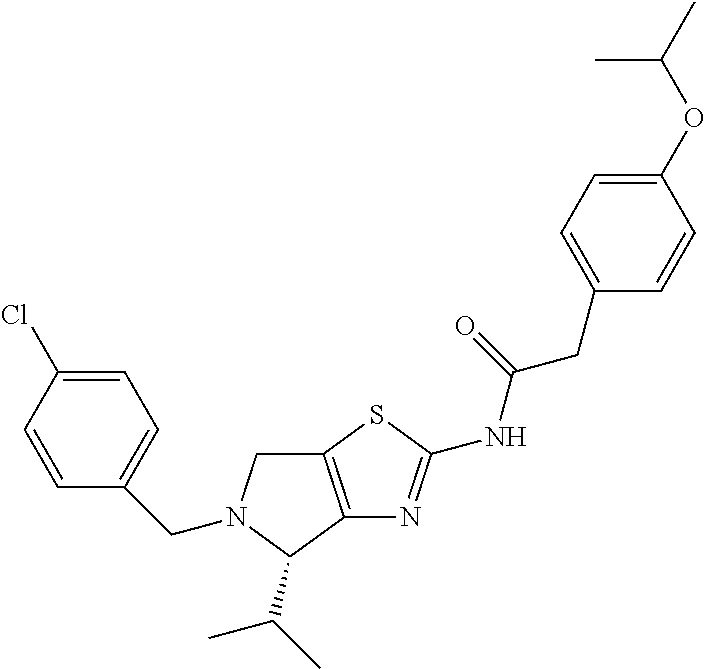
C1(CC(=O)NC2=NC3=C(CN(CC4=CC=C(Cl)C=C4)C3C(C)C)S2)=CC=C(OC(C)C)C=C1
